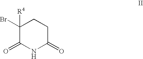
C1(Br)([R4])C(=O)NC(=O)CC1
